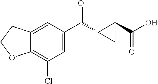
C1=C(C(=O)C2CC2C(O)=O)C=C2C(=C1Cl)OCC2
